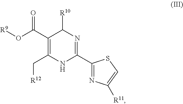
C1(C(O[R9])=O)=C(C[R12])NC(C2=NC([R11])=CS2)=NC1[R10]
